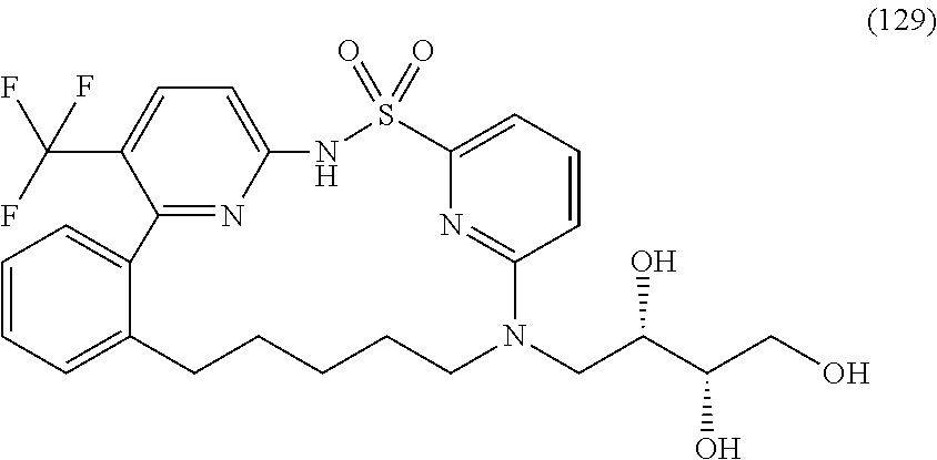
C1=CC=C2C(=C1)C1=NC(=CC=C1C(F)(F)F)NS(=O)(=O)C1=CC=CC(=N1)N(CC(C(CO)O)O)CCCCC2
